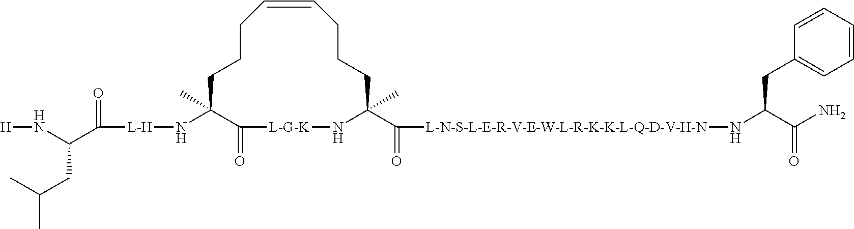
[L-H](NC1(C)C(=O)[L-G-K]NC(C(=O)[L-N-S-L-E-R-V-E-W-L-R-K-K-L-Q-D-V-H-N]NC(CC2=CC=CC=C2)C(N)=O)(C)CCCC=CCCC1)C(=O)C(N[H])CC(C)C
